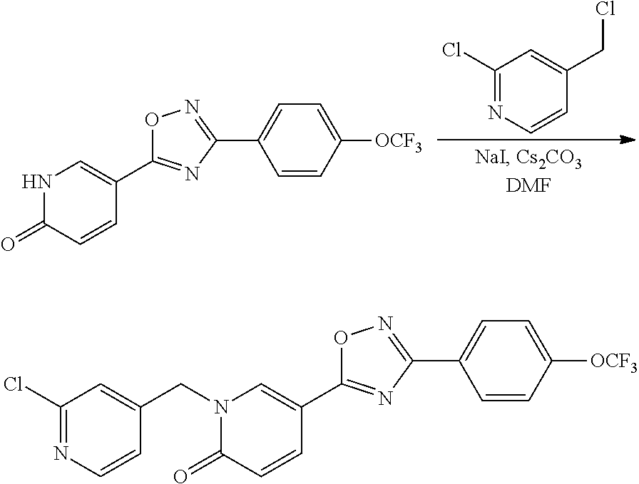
N1C(=O)C=CC(C2=NC(C3=CC=C([OCF3])C=C3)=NO2)=C1.C1(Cl)=NC=CC(CCl)=C1.N1(CC2=CC(Cl)=NC=C2)C(=O)C=CC(C2=NC(C3=CC=C([OCF3])C=C3)=NO2)=C1
